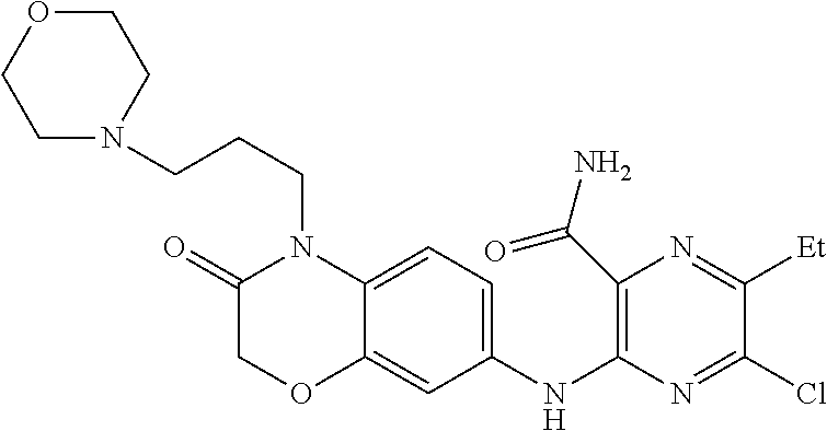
C12=CC=C(NC3=C(C(N)=O)N=C([Et])C(Cl)=N3)C=C1OCC(=O)N2CCCN1CCOCC1
